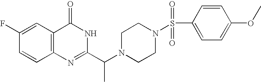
C12=C(C=C(F)C=C1)C(=O)NC(C(N1CCN(S(=O)(=O)C3=CC=C(OC)C=C3)CC1)C)=N2
